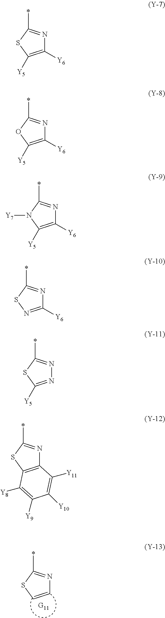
C1=CSC(*)=N1.C1([Y6])=C([Y5])SC(*)=N1.C1([Y6])=C([Y5])OC(*)=N1.C1([Y6])=C([Y5])N([Y7])C(*)=N1.C1([Y6])=NSC(*)=N1.N1=C([Y5])SC(*)=N1.C12=C(SC(*)=N1)C([Y8])=C([Y9])C([Y10])=C2[Y11]
